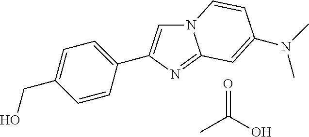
OCC1=CC=C(C2=CN3C(=N2)C=C(N(C)C)C=C3)C=C1.CC(O)=O
